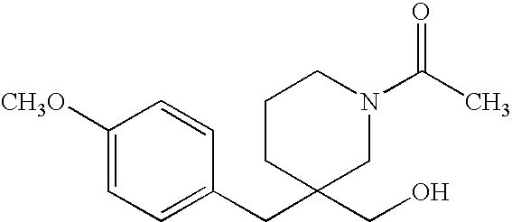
C1CC(CO)(CC2=CC=C([CH3O])C=C2)CN(C(C)=O)C1
